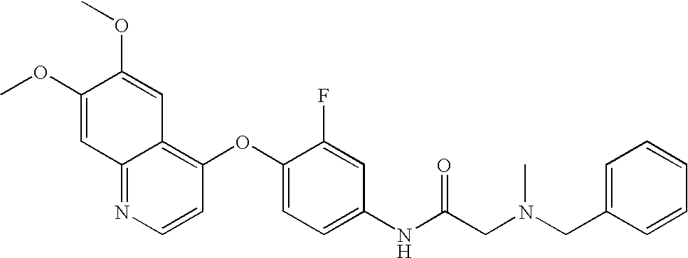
C1(OC)=CC2=NC=CC(OC3=CC=C(NC(CN(CC4=CC=CC=C4)C)=O)C=C3F)=C2C=C1OC
